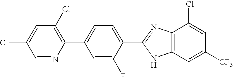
C1=NC(C2=CC=C(C3=NC4=C(N3)C=C([CF3])C=C4Cl)C(F)=C2)=C(Cl)C=C1Cl
